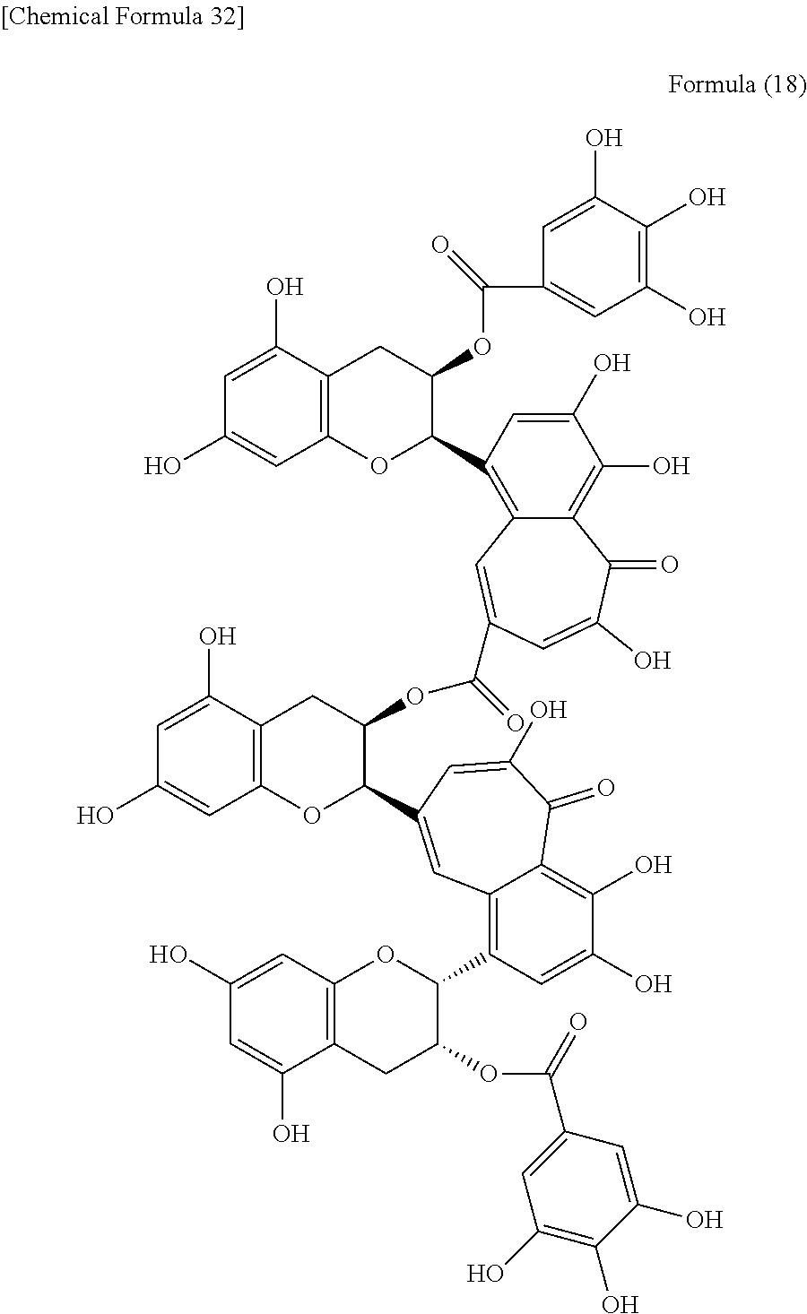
C1=C(O)C2=C(C=C1O)OC(C1=CC3=C(C4OC5=C(CC4OC(=O)C4=CC(O)=C(O)C(O)=C4)C(O)=CC(O)=C5)C=C(O)C(O)=C3C(=O)C(O)=C1)C(OC(=O)C1=CC3=C(C4C(OC(C5=CC(O)=C(O)C(O)=C5)=O)CC5=C(O4)C=C(O)C=C5O)C=C(O)C(O)=C3C(=O)C(O)=C1)C2
